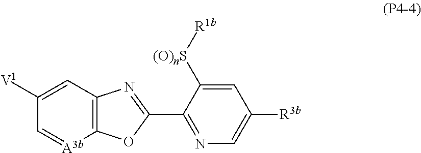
C1([V1])=CC2=C([A3b]=C1)OC(C1=NC=C([R3b])C=C1[(O)nS][R1b])=N2
